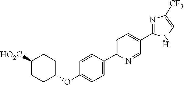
C1(OC2=CC=C(C3=CC=C(C4=NC([CF3])=CN4)C=N3)C=C2)CCC([HO2C])CC1
